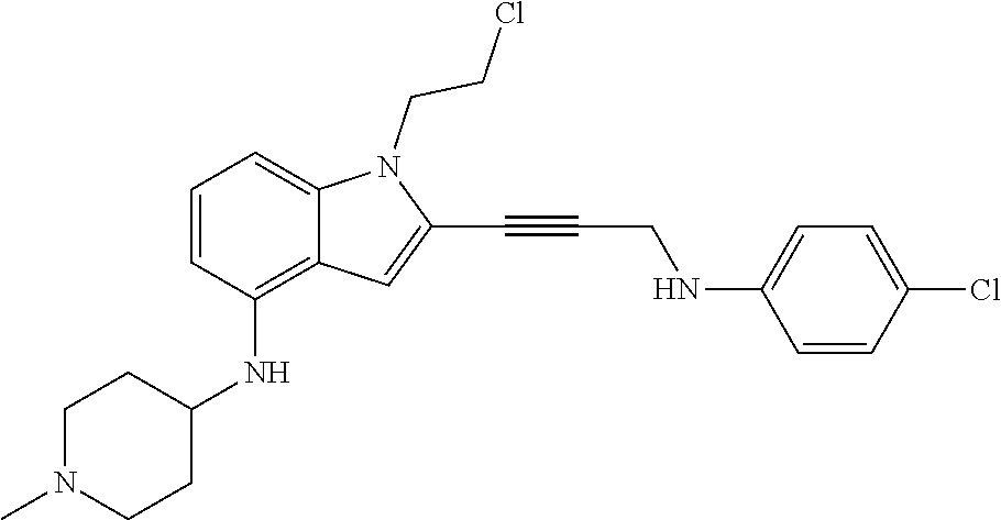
C1=CC(Cl)=CC=C1NCC#CC1=CC2=C(NC3CCN(C)CC3)C=CC=C2N1CCCl
